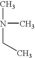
CN(C)CC
